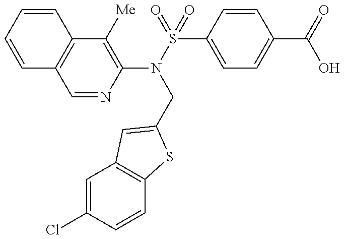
C1=CC=CC2=C1C=NC(N(S(=O)(C1=CC=C(C(=O)O)C=C1)=O)CC1=CC3=C(C=CC(Cl)=C3)S1)=C2[Me]
